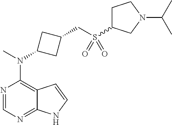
N1=CN=C2C(=C1N(C)C1CC(CS(C3CCN(C(C)C)C3)(=O)=O)C1)C=CN2
